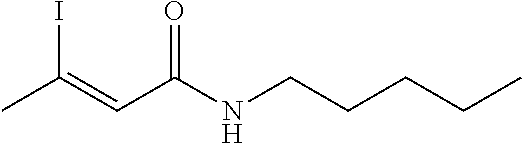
O=C(NCCCCC)C=C(C)I
